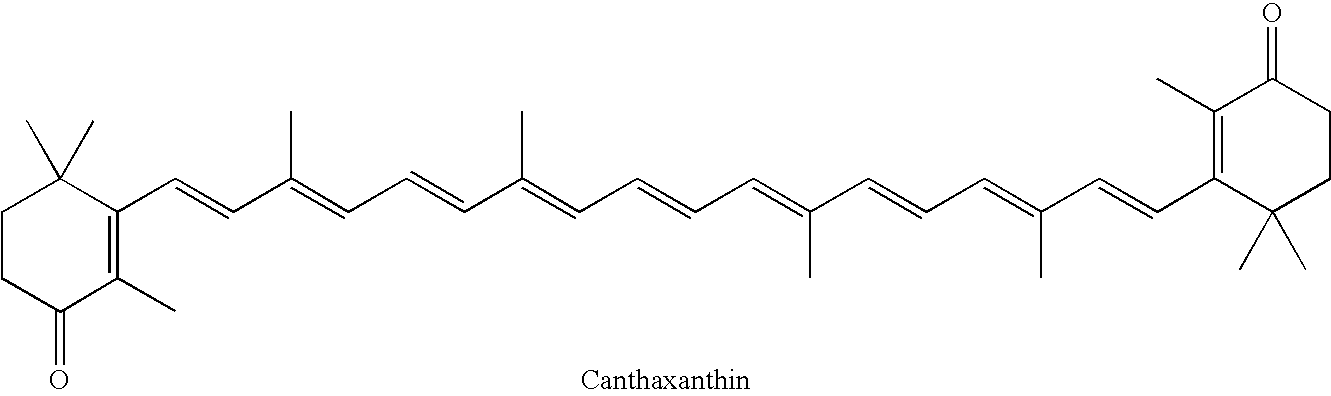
C1(C)=C(C=CC(=CC=CC(=CC=CC=C(C=CC=C(C=CC2=C(C)C(=O)CCC2(C)C)C)C)C)C)C(C)(C)CCC1=O
